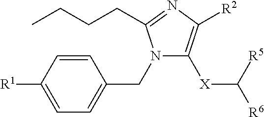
[R1]C1=CC=C(CN2C([X]C([R6])[R5])=C([R2])N=C2CCCC)C=C1
